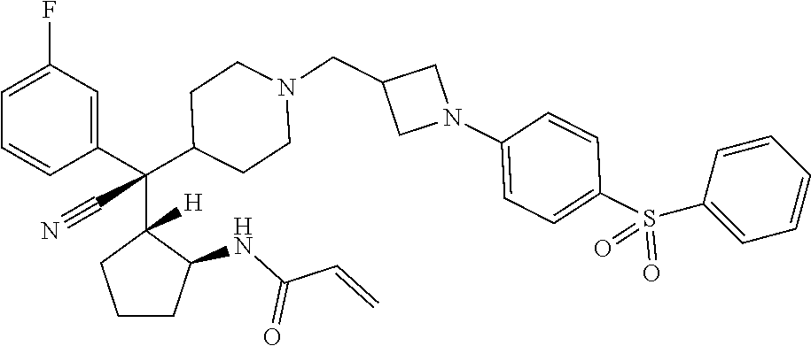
C1=C(F)C=C(C(C2([H])CCCC2NC(C=C)=O)(C2CCN(CC3CN(C4=CC=C(S(=O)(=O)C5=CC=CC=C5)C=C4)C3)CC2)C#N)C=C1
